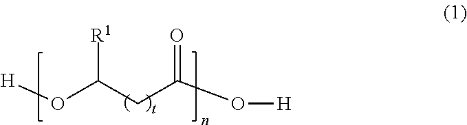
[H]OC(CC(O[H])=O)[R1]
